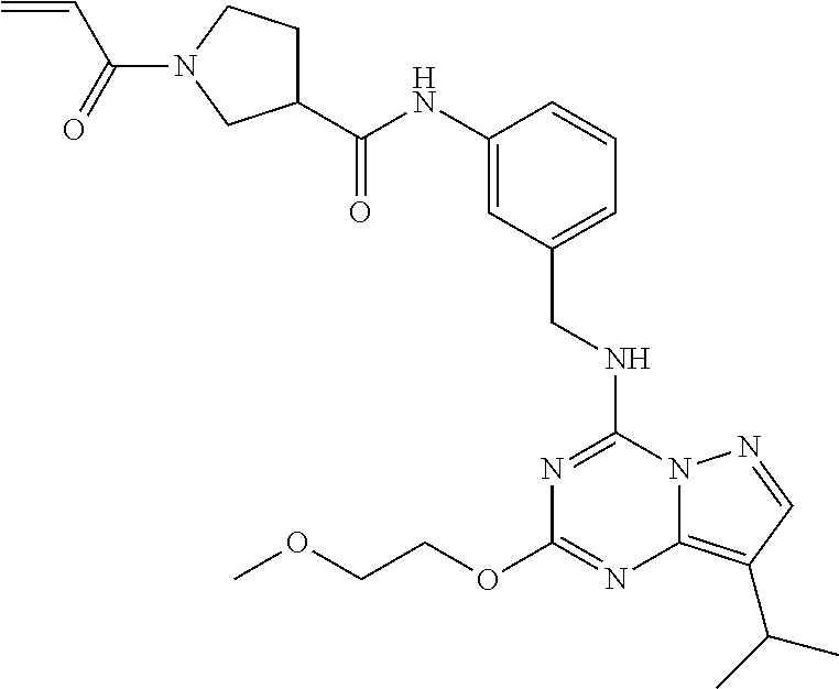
C(OC1=NC2=C(C(C)C)C=NN2C(NCC2=CC=CC(NC(C3CCN(C(C=C)=O)C3)=O)=C2)=N1)COC
